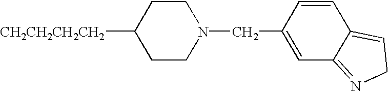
C1CN(CC2=CC3=NCC=C3C=C2)CCC1[CH2CH2CH2CH2]
